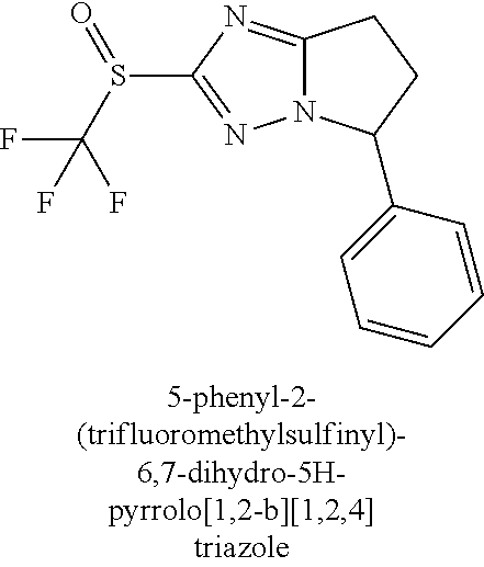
C12=NC(S(=O)C(F)(F)F)=NN1C(C1=CC=CC=C1)CC2
